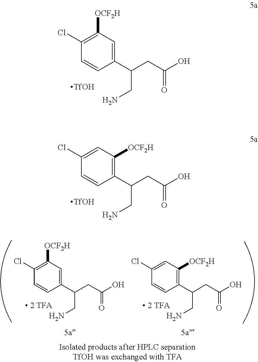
C1(Cl)=C([OCF2H])C=C(C(CC(O)=O)CN)C=C1.[TfOH].C1(Cl)=CC([OCF2H])=C(C(CC(O)=O)CN)C=C1.[TfOH].C1(Cl)=C([OCF2H])C=C(C(CC(O)=O)CN)C=C1.[ 2 TFA].C1(Cl)=CC([OCF2H])=C(C(CC(O)=O)CN)C=C1.[ 2 TFA]
